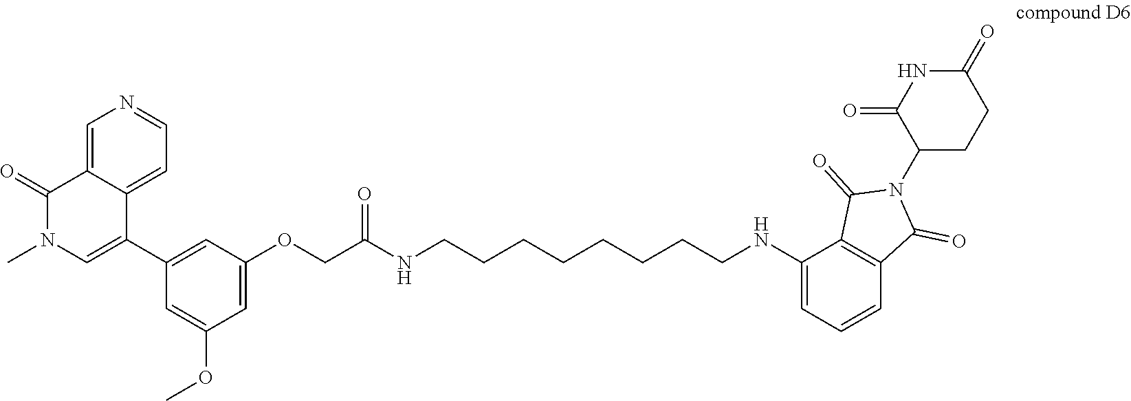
O(CC(NCCCCCCCCNC1=CC=CC2=C1C(=O)N(C1CCC(=O)NC1=O)C2=O)=O)C1=CC(OC)=CC(C2=CN(C)C(=O)C3=CN=CC=C23)=C1
